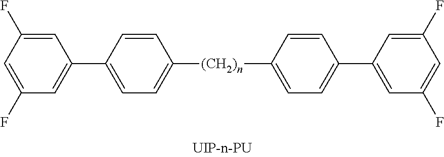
[(CH2)n](C1=CC=C(C2=CC(F)=CC(F)=C2)C=C1)C1=CC=C(C2=CC(F)=CC(F)=C2)C=C1
